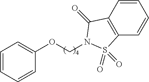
C1=CC2=C(C=C1)S(=O)(=O)N(COC1=CC=CC=C1)C2=O
